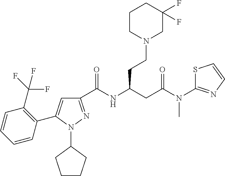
C1(C(NC(CC(N(C2=NC=CS2)C)=O)CCN2CC(F)(F)CCC2)=O)=NN(C2CCCC2)C(C2=C(C(F)(F)F)C=CC=C2)=C1
